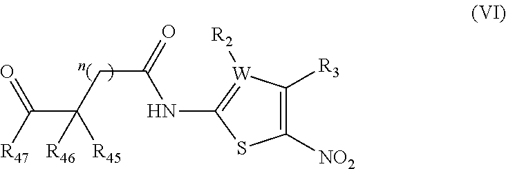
C1([NO2])=C([R3])[W]([R2])=C(NC(CC(C([R47])=O)([R45])[R46])=O)S1
